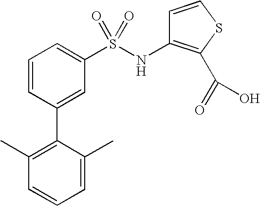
C1=CC(C2=C(C)C=CC=C2C)=CC(S(NC2=C(C(=O)O)SC=C2)(=O)=O)=C1
